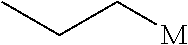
C([M])CC
